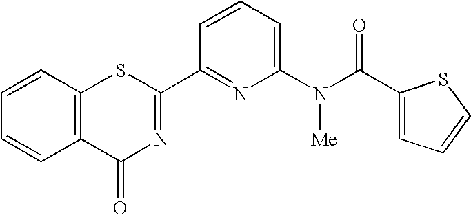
C1=CC2=C(C=C1)SC(C1=NC(N(C(=O)C3=CC=CS3)[Me])=CC=C1)=NC2=O
